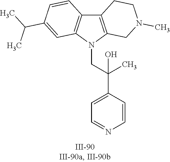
N1(CC(C2=CC=NC=C2)(C)O)C2=C(C3=C1C=C(C(C)C)C=C3)CCN(C)C2
